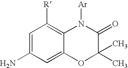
C1=C(N)C=C2C(=C1[R])N([Ar])C(=O)C(C)(C)O2
